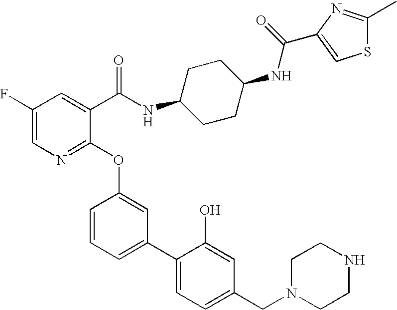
C1(F)=CN=C(OC2=CC(C3=CC=C(CN4CCNCC4)C=C3O)=CC=C2)C(C(NC2CCC(NC(=O)C3=CSC(C)=N3)CC2)=O)=C1
